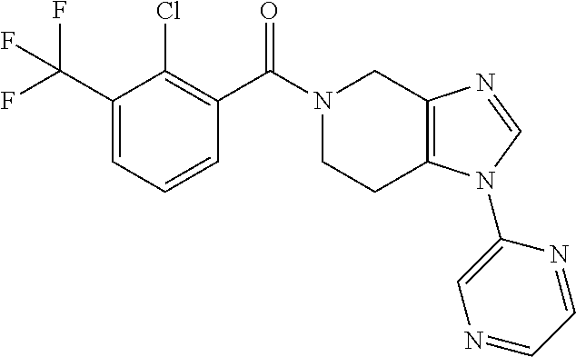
C1(C(F)(F)F)=CC=CC(C(N2CCC3=C(C2)N=CN3C2=CN=CC=N2)=O)=C1Cl
